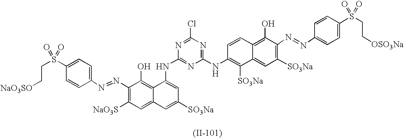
C1=C(S(CC[NaO3SO])(=O)=O)C=CC(N=NC2=C([NaO3S])C=C3C(=C2O)C(NC2=NC(NC4=C([SO3Na])C5=CC([SO3Na])=C(N=NC6=CC=C(S(CC[OSO3Na])(=O)=O)C=C6)C(O)=C5C=C4)=NC(Cl)=N2)=CC([SO3Na])=C3)=C1
